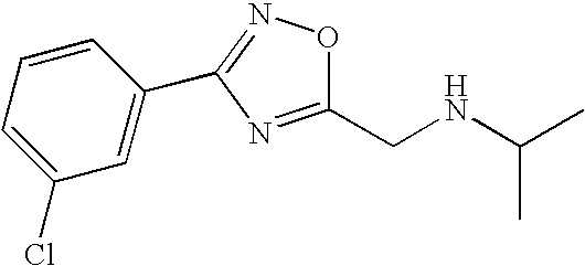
C1(CNC(C)C)=NC(C2=CC(Cl)=CC=C2)=NO1
